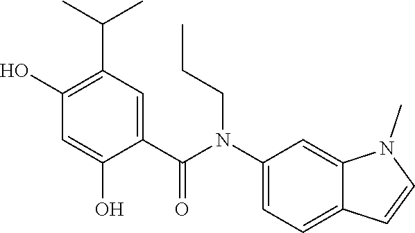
C1(C(N(C2=CC=C3C(=C2)N(C)C=C3)CCC)=O)=CC(C(C)C)=C(O)C=C1O
